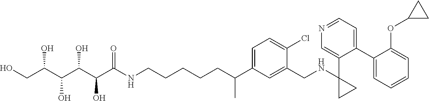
C1(C2=CC=NC=C2C2(NCC3=CC(C(CCCCCNC(C(C(C(C(CO)O)O)O)O)=O)C)=CC=C3Cl)CC2)=CC=CC=C1OC1CC1
